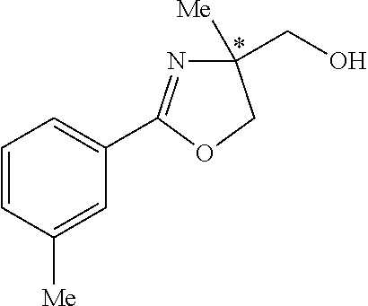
C1=CC([Me])=CC(C2=NC([Me])(CO)CO2)=C1
